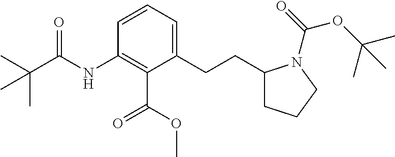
C1(CCC2CCCN2C(=O)OC(C)(C)C)=CC=CC(NC(C(C)(C)C)=O)=C1C(OC)=O
